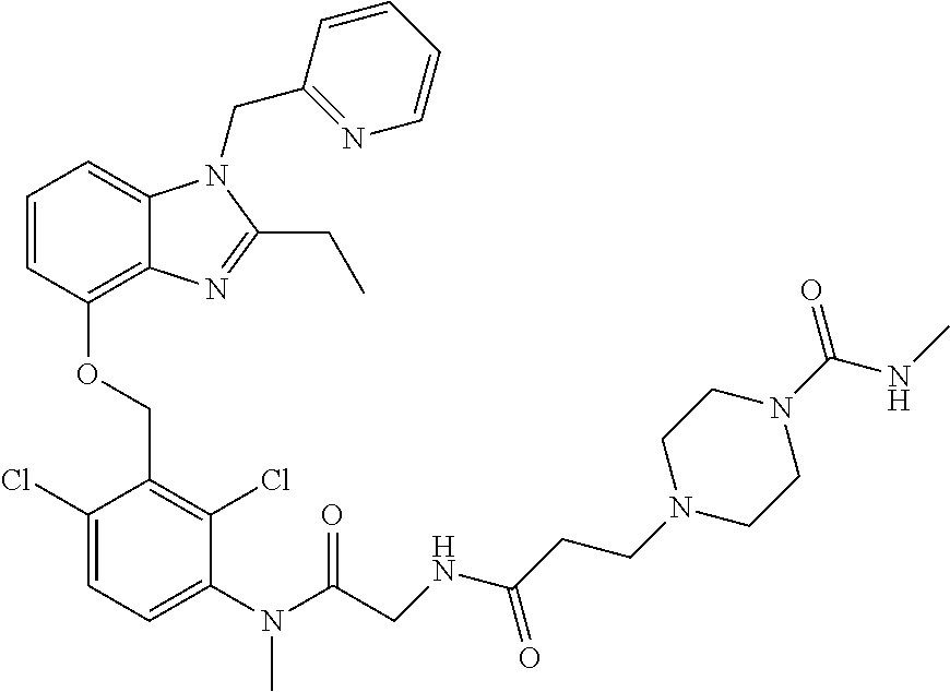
C1(Cl)=CC=C(N(C)C(=O)CNC(CCN2CCN(C(NC)=O)CC2)=O)C(Cl)=C1COC1=C2C(=CC=C1)N(CC1=NC=CC=C1)C(CC)=N2
